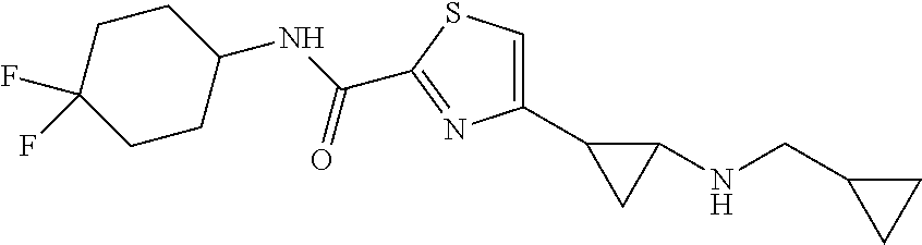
C1(NC(=O)C2=NC(C3CC3NCC3CC3)=CS2)CCC(F)(F)CC1
